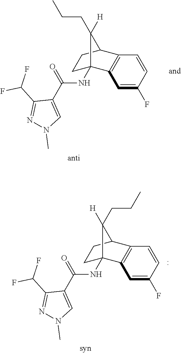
C1C2(NC(C3=CN(C)N=C3C(F)F)=O)C3=C(C(C1)C2([H])CCC)C=CC(F)=C3.C1C2(NC(C3=CN(C)N=C3C(F)F)=O)C3=C(C(C1)C2(CCC)[H])C=CC(F)=C3
